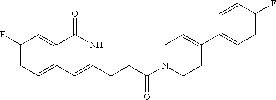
C1(F)=CC=C2C(=C1)C(=O)NC(CCC(N1CCC(C3=CC=C(F)C=C3)=CC1)=O)=C2
